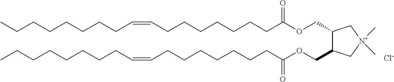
[Cl-].C(CCCCCCCC=CCCCCCCCC)(OCC1C(COC(CCCCCCCC=CCCCCCCCC)=O)C[N+](C)(C)C1)=O
